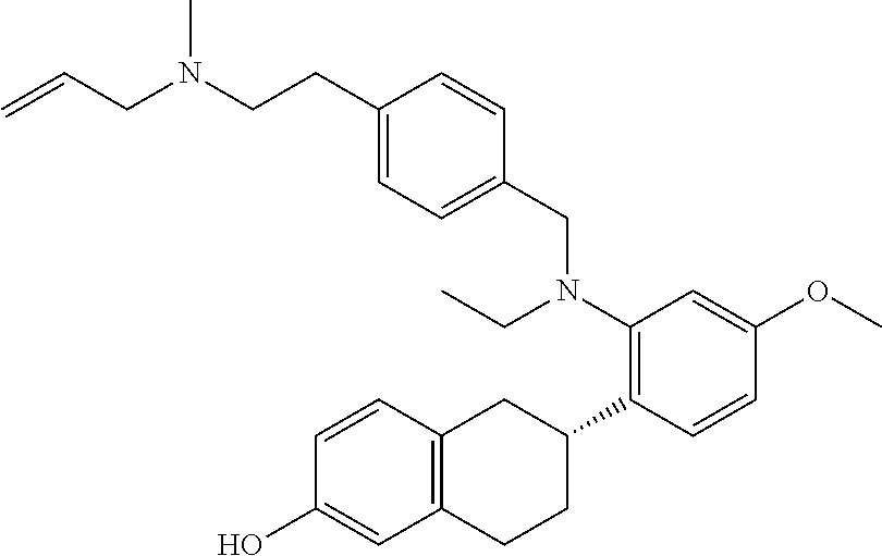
OC1=CC2=C(C=C1)CC(C1=C(N(CC)CC3=CC=C(CCN(CC=C)C)C=C3)C=C(OC)C=C1)CC2
